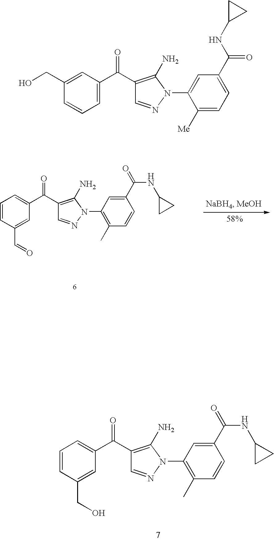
C1(CO)=CC(C(=O)C2=C(N)N(C3=CC(C(NC4CC4)=O)=CC=C3[Me])N=C2)=CC=C1.C1=CC(CO)=CC(C(=O)C2=C(N)N(C3=C(C)C=CC(C(=O)NC4CC4)=C3)N=C2)=C1.C1=CC(C=O)=CC(C(=O)C2=C(N)N(C3=C(C)C=CC(C(NC4CC4)=O)=C3)N=C2)=C1
